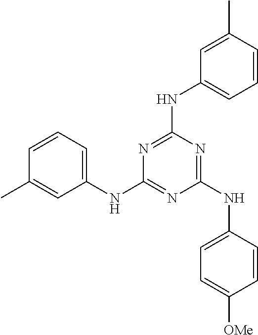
C1(NC2=CC=C([OMe])C=C2)=NC(NC2=CC=CC(C)=C2)=NC(NC2=CC=CC(C)=C2)=N1
